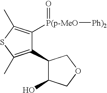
C1(C2=C(C)SC(C)=C2[P(p-MeO](=O)[Ph)2])C(O)COC1
